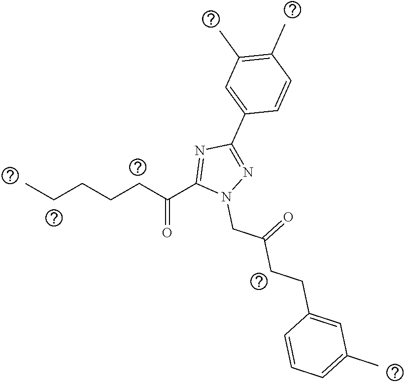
CCCCCC(C1=NC(C2=CC(C)=C(C)C=C2)=NN1CC(CCC1=CC(C)=CC=C1)=O)=O
